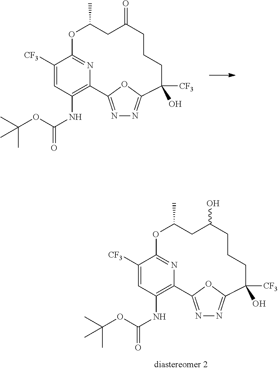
N1=C2OC(=N1)C([CF3])(O)CCCC(O)CC(C)OC1=NC2=C(NC(=O)OC(C)(C)C)C=C1[CF3].N1=C2OC(=N1)C([CF3])(O)CCCC(=O)CC(C)OC1=NC2=C(NC(=O)OC(C)(C)C)C=C1[CF3]
